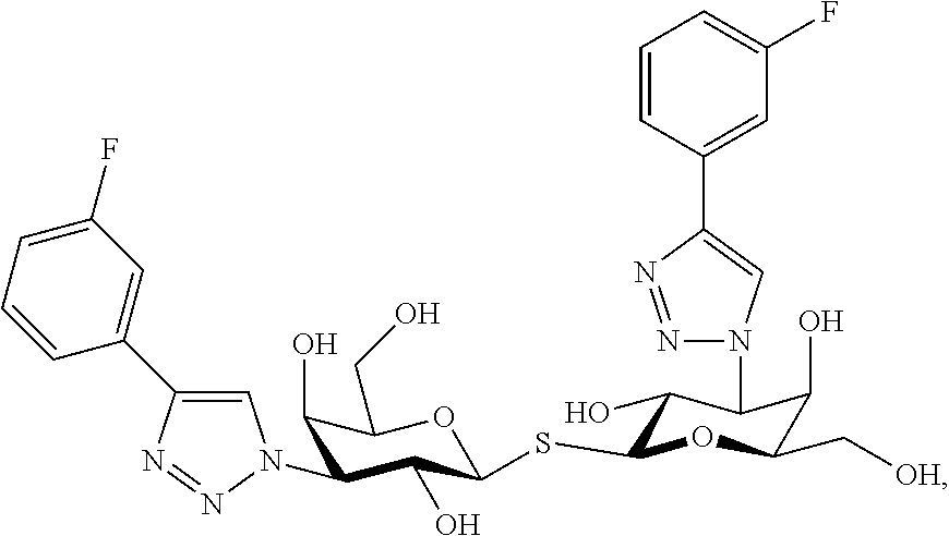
C1(O)C(N2C=C(C3=CC(F)=CC=C3)N=N2)C(O)C(SC2C(O)C(N3N=NC(C4=CC(F)=CC=C4)=C3)C(O)C(C[OH])O2)OC1CO
